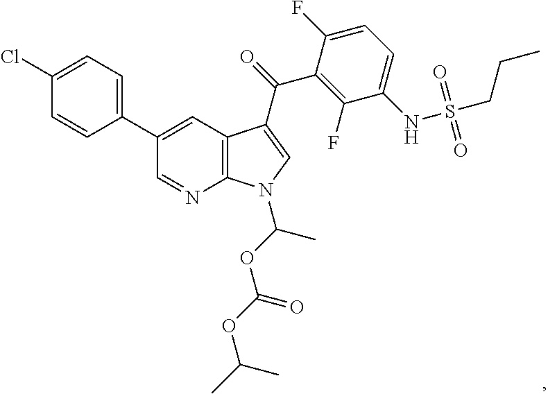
C1(Cl)=CC=C(C2=CC3=C(N=C2)N(C(OC(OC(C)C)=O)C)C=C3C(=O)C2=C(F)C(NS(CCC)(=O)=O)=CC=C2F)C=C1
